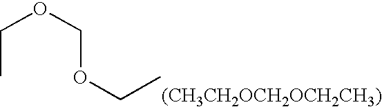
C(OCOCC)C.[(CH3CH2OCH2OCH2CH3)]
